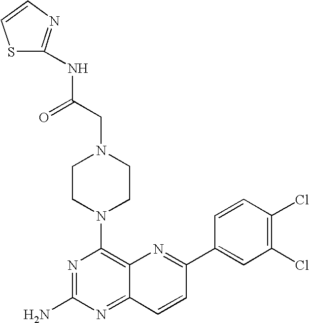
C12=C(N3CCN(CC(NC4=NC=CS4)=O)CC3)N=C(N)N=C1C=CC(C1=CC(Cl)=C(Cl)C=C1)=N2
